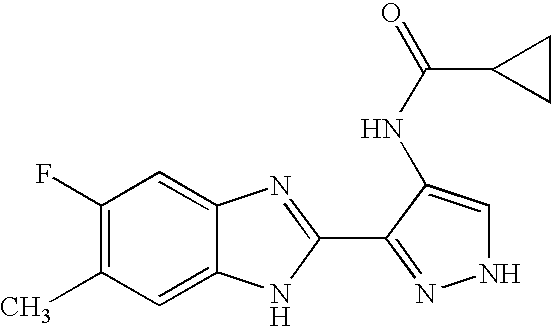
C1(F)=C(C)C=C2C(=C1)N=C(C1=NNC=C1NC(=O)C1CC1)N2
